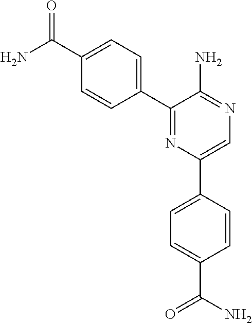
C1(C(N)=O)=CC=C(C2=NC(C3=CC=C(C(N)=O)C=C3)=CN=C2N)C=C1
